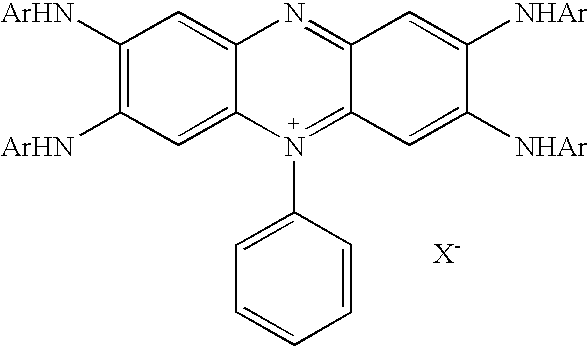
C1([ArHN])=C([ArHN])C=C2C(=C1)N=C1C(=N2C2=CC=CC=C2)C=C([NHAr])C([NHAr])=C1
